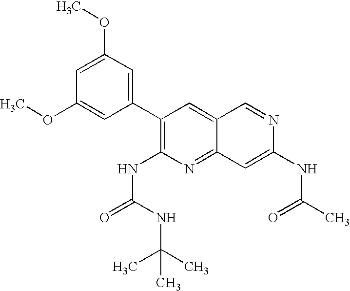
C1=C(OC)C=C(C2=C(NC(=O)NC(C)(C)C)N=C3C(=C2)C=NC(NC(C)=O)=C3)C=C1OC
